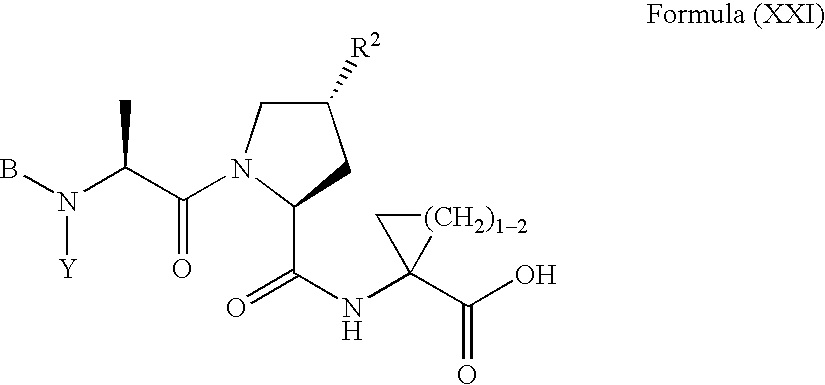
BN([Y])C(C(=O)N1CC([R2])CC1C(NC1(C(O)=O)[(CH2)12]C1)=O)C
